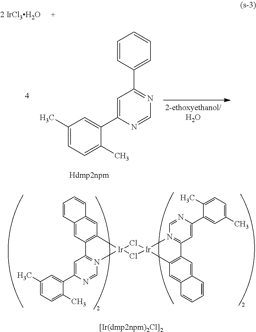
[2 IrCl3H2O].C1=CC(C2=NC=NC(C3=CC(C)=CC=C3C)=C2)=CC=C1.C1=C2C=CC=CC2=CC2=C1C1=N(C=NC(C3=CC(C)=CC=C3C)=C1)[Ir]21Cl[Ir]2(Cl1)C1=C(C=C3C(=C1)C=CC=C3)C1=N2C=NC(C2=CC(C)=CC=C2C)=C1
